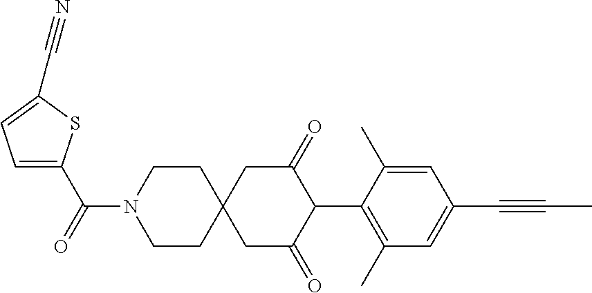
C1CN(C(=O)C2=CC=C(C#N)S2)CCC12CC(=O)C(C1=C(C)C=C(C#CC)C=C1C)C(=O)C2
